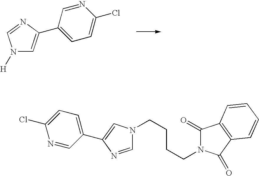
N1([H])C=C(C2=CC=C(Cl)N=C2)N=C1.C1=NC(C2=CC=C(Cl)N=C2)=CN1CCCCN1C(=O)C2=C(C1=O)C=CC=C2
